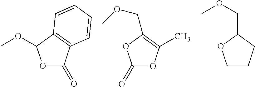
O1C(=O)C2=C(C1OC)C=CC=C2.C1(=O)OC(C)=C(COC)O1.C1CCC(COC)O1
